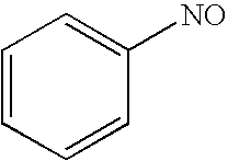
C1=CC([NO])=CC=C1
